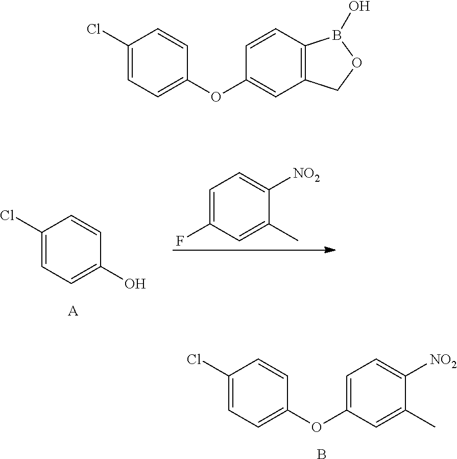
FC1=CC=C([NO2])C(C)=C1.C1(Cl)=CC=C(O)C=C1.[A].C1(Cl)=CC=C(OC2=CC=C([NO2])C(C)=C2)C=C1.B.C1(Cl)=CC=C(OC2=CC3=C(C=C2)B(O)OC3)C=C1
